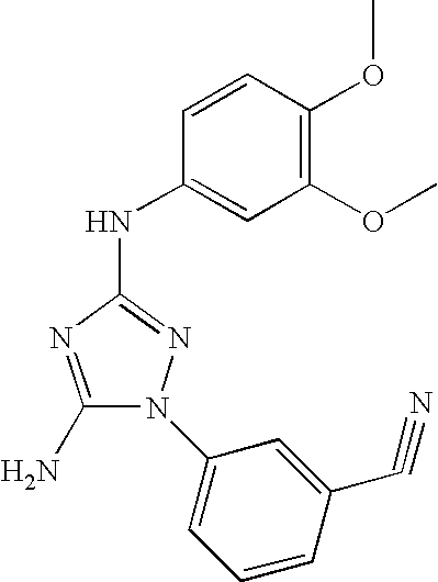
C1(N)=NC(NC2=CC(OC)=C(OC)C=C2)=NN1C1=CC=CC(C#N)=C1
